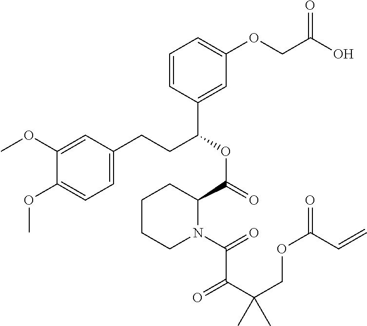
C1(OC)=CC(CCC(OC(=O)C2CCCCN2C(=O)C(C(COC(=O)C=C)(C)C)=O)C2=CC(OCC(O)=O)=CC=C2)=CC=C1OC
